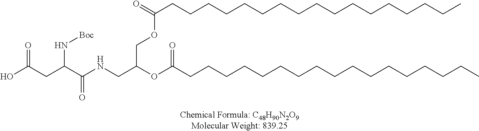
OC(CC(C(NCC(OC(CCCCCCCCCCCCCCCCC)=O)COC(CCCCCCCCCCCCCCCCC)=O)=O)N[Boc])=O
